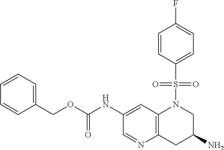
C1(NC(OCC2=CC=CC=C2)=O)=CC2=C(CC(N)CN2S(C2=CC=C(F)C=C2)(=O)=O)N=C1
